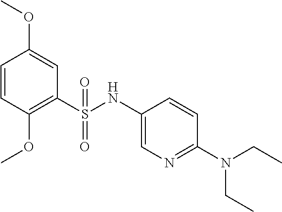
C1=CC(OC)=C(S(NC2=CN=C(N(CC)CC)C=C2)(=O)=O)C=C1OC
